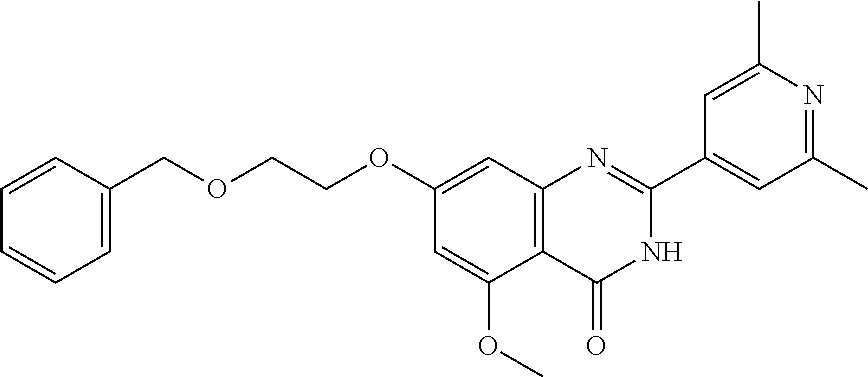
C1=C(C2=NC3=C(C(OC)=CC(OCCOCC4=CC=CC=C4)=C3)C(=O)N2)C=C(C)N=C1C
